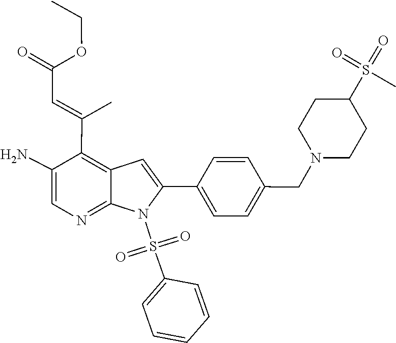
C1=CC(CN2CCC(S(=O)(=O)C)CC2)=CC=C1C1=CC2=C(C(=CC(=O)OCC)C)C(N)=CN=C2N1S(=O)(C1=CC=CC=C1)=O
